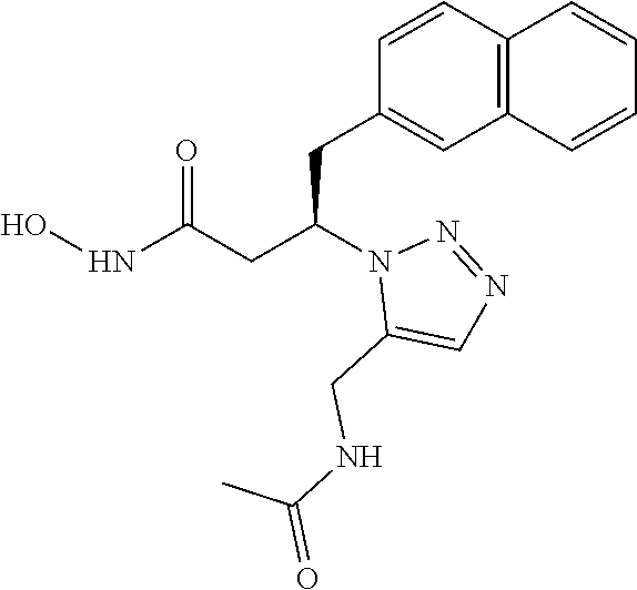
C1(CC(CC(=O)NO)N2C(CNC(=O)C)=CN=N2)=CC2=C(C=C1)C=CC=C2
